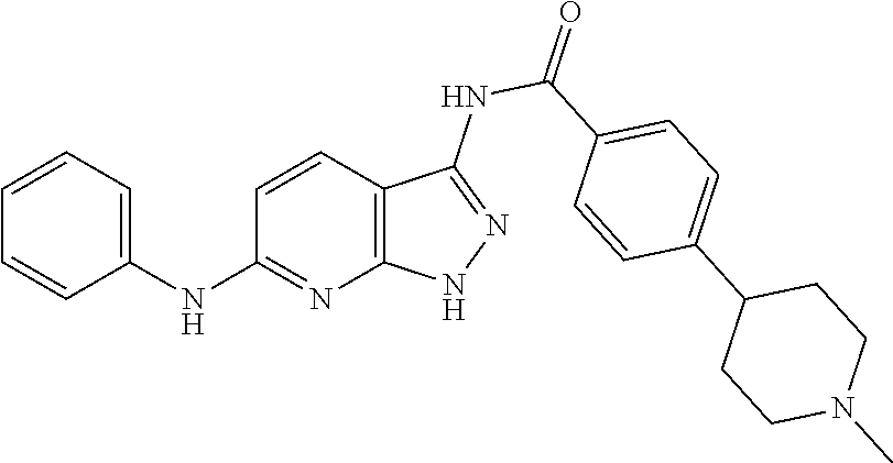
C1=CC=C(NC2=NC3=C(C=C2)C(NC(=O)C2=CC=C(C4CCN(C)CC4)C=C2)=NN3)C=C1
